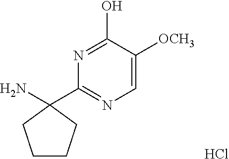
C1=C([OCH3])C(O)=NC(C2(N)CCCC2)=N1.Cl
